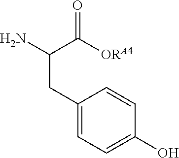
C1(CC(N)C([ORA4])=O)=CC=C(O)C=C1
